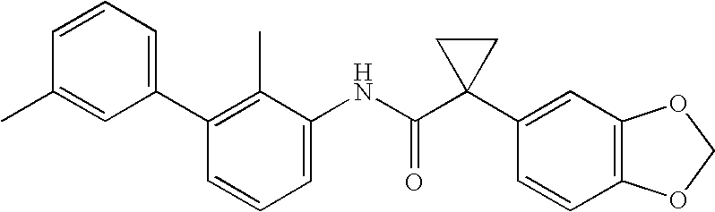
C1(C2=CC=CC(C)=C2)=C(C)C(NC(C2(C3=CC4=C(C=C3)OCO4)CC2)=O)=CC=C1
